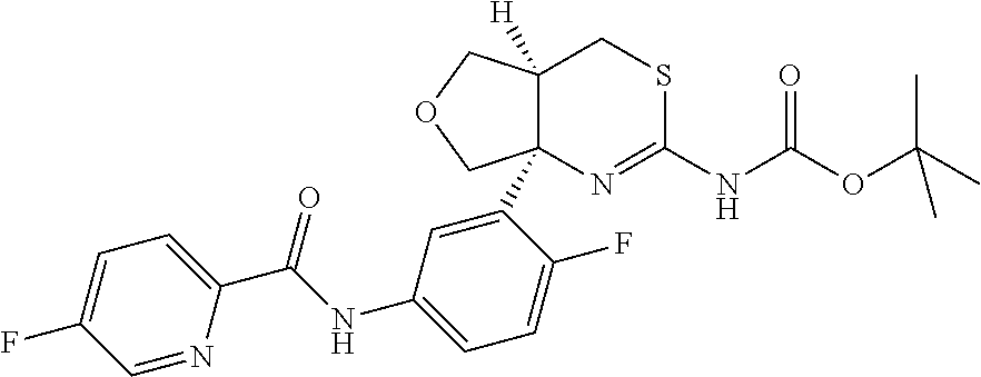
C1=NC(C(NC2=CC=C(F)C(C34C([H])(CSC(NC(OC(C)(C)C)=O)=N3)COC4)=C2)=O)=CC=C1F
